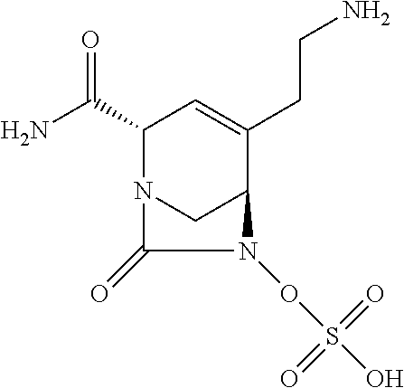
N12CC(C(CCN)=CC1C(N)=O)N(OS(O)(=O)=O)C2=O
